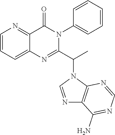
C12=CC=CN=C1C(=O)N(C1=CC=CC=C1)C(C(C)N1C3=C(N=C1)C(N)=NC=N3)=N2
